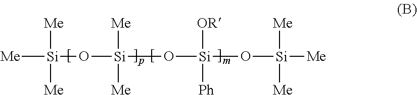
[Me][Si](O[Si](O[Si](O[Si]([Me])([Me])[Me])([OR])[Ph])([Me])[Me])([Me])[Me]
